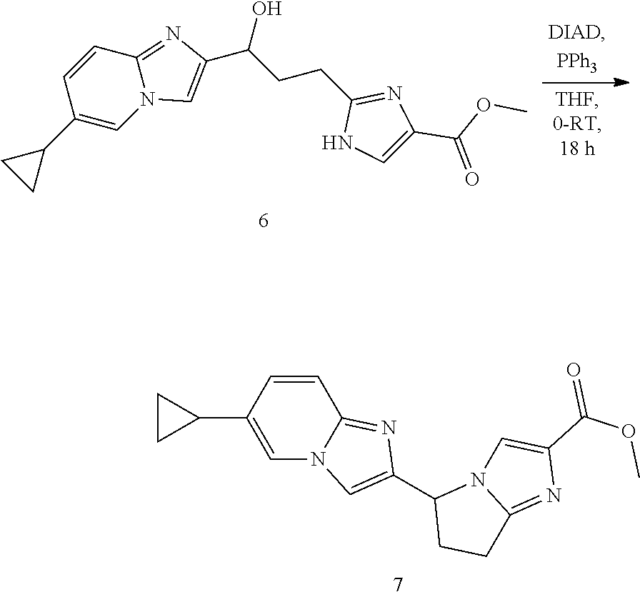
OC(CCC1=NC(C(OC)=O)=CN1)C1=CN2C(=N1)C=CC(C1CC1)=C2.C1=C(C2CC2)C=CC2=NC(C3CCC4=NC(C(=O)OC)=CN34)=CN12
